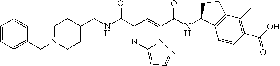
C(NC(C1=NC2=CC=NN2C(C(NC2C3=C(C(C)=C(C(O)=O)C=C3)CC2)=O)=C1)=O)C1CCN(CC2=CC=CC=C2)CC1
